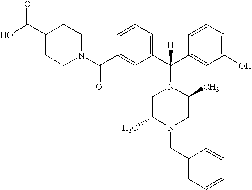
C1(C(N2CCC(C(O)=O)CC2)=O)=CC(C(C2=CC(O)=CC=C2)(N2CC(C)N(CC3=CC=CC=C3)CC2C)[H])=CC=C1
